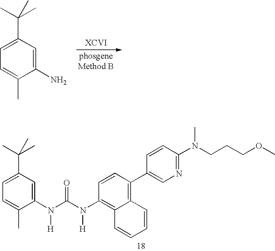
C1=C(C(C)(C)C)C=C(N)C(C)=C1.[XCVI].C1=C(C(C)(C)C)C=C(N(C(=O)N(C2=C3C(=C(C4=CN=C(N(CCCOC)C)C=C4)C=C2)C=CC=C3)[H])[H])C(C)=C1
